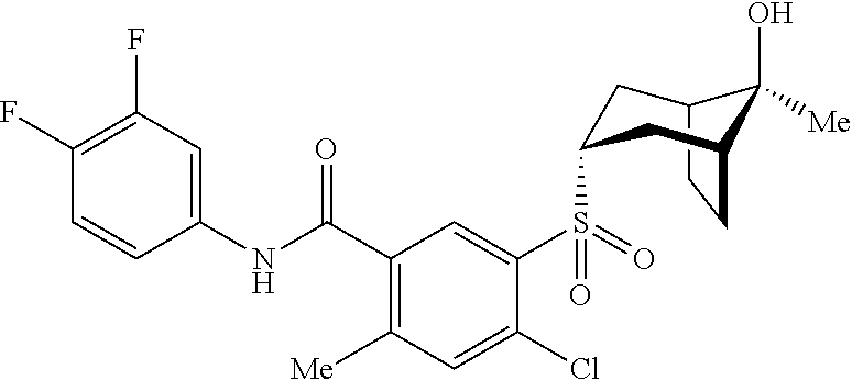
C1(F)=C(F)C=C(NC(C2=C([Me])C=C(Cl)C(S(=O)(=O)C3CC4C(O)([Me])C(CC4)C3)=C2)=O)C=C1
